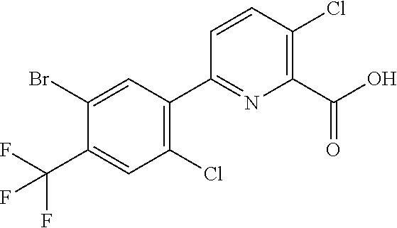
C1(Cl)=C(C(O)=O)N=C(C2=C(Cl)C=C(C(F)(F)F)C(Br)=C2)C=C1
